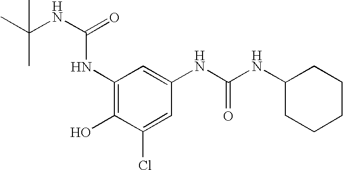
C1(NC(NC(C)(C)C)=O)=C(O)C(Cl)=CC(NC(NC2CCCCC2)=O)=C1
